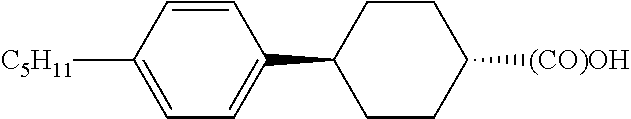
C1CC([(CO)OH])CCC1C1=CC=C([C5H11])C=C1
